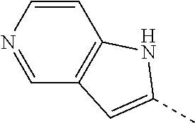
C1=NC=CC2=C1C=C(C)N2
